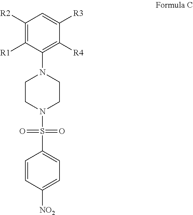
C1([R2])=C([R1])C(N2CCN(S(=O)(C3=CC=C([NO2])C=C3)=O)CC2)=C([R4])C([R3])=C1
